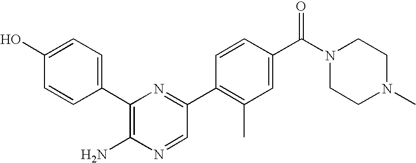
C1(C2=CC=C(O)C=C2)=C(N)N=CC(C2=C(C)C=C(C(N3CCN(C)CC3)=O)C=C2)=N1
